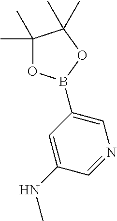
C1=C(NC)C=NC=C1B1OC(C)(C)C(C)(C)O1
